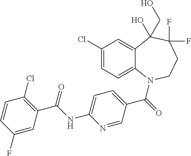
C12=CC(Cl)=CC=C1N(C(=O)C1=CC=C(NC(C3=C(Cl)C=CC(F)=C3)=O)N=C1)CCC(F)(F)C2(O)CO
